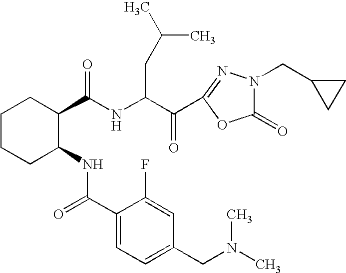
N(C(C(C1=NN(CC2CC2)C(=O)O1)=O)CC(C)C)C(=O)C1CCCCC1NC(=O)C1=CC=C(CN(C)C)C=C1F
